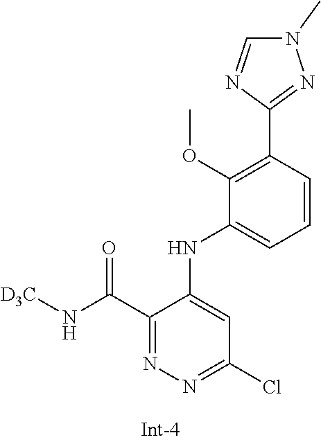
C1(C(N[D3C])=O)=NN=C(Cl)C=C1NC1=CC=CC(C2=NN(C)C=N2)=C1OC
